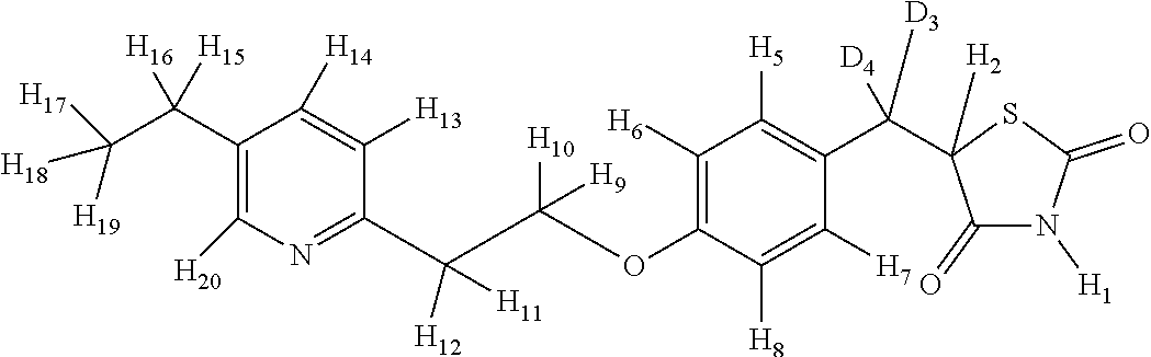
C1(C(C([H18])([H19])[H17])([H16])[H15])=C([H20])N=C(C([H12])([H11])C([H10])(OC2=C([H6])C([H5])=C(C([D3])([D4])C3([H2])C(=O)N([H1])C(=O)S3)C([H7])=C2[H8])[H9])C([H13])=C1[H14]
